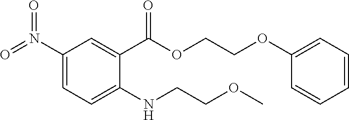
C1(N(=O)=O)=CC=C(NCCOC)C(C(OCCOC2=CC=CC=C2)=O)=C1
